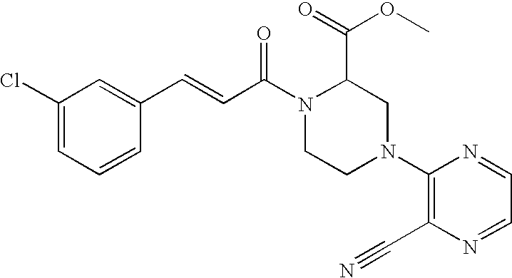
C1(Cl)=CC=CC(C=CC(N2CCN(C3=C(C#N)N=CC=N3)CC2C(=O)OC)=O)=C1
